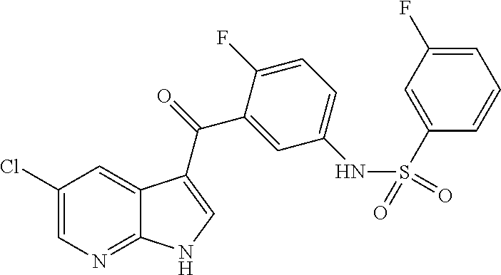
C1(Cl)=CN=C2C(=C1)C(C(=O)C1=CC(NS(=O)(=O)C3=CC(F)=CC=C3)=CC=C1F)=CN2
